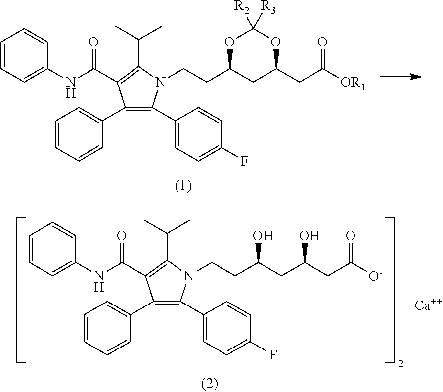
C1=CC=C(NC(=O)C2=C(C(C)C)N(CCC3CC(CC([OR1])=O)OC([R2])([R3])O3)C(C3=CC=C(F)C=C3)=C2C2=CC=CC=C2)C=C1.C1=CC=C(NC(=O)C2=C(C(C)C)N(CCC(CC(CC([O-])=O)O)O)C(C3=CC=C(F)C=C3)=C2C2=CC=CC=C2)C=C1.[Ca]
